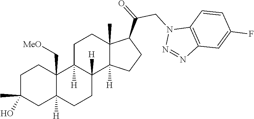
C1C(C)(O)CC2([H])C(C[MeO])(C1)C1([H])C([H])(CC2)C2([H])C(C)(CC1)C(C(=O)CN1N=NC3=C1C=CC(F)=C3)CC2
